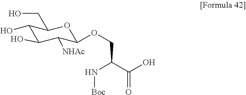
C1(O)C(O)C([NHAc])C(OCC(N[Boc])C(O)=O)OC1CO
